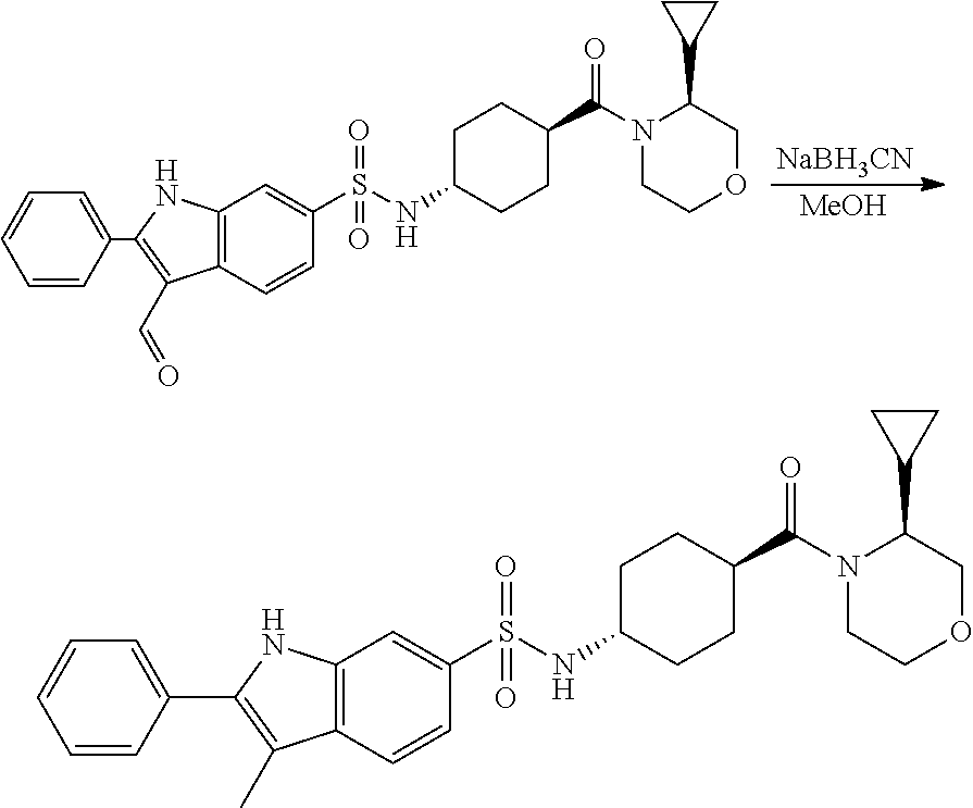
C1=CC(C2=C(C=O)C3=C(N2)C=C(S(NC2CCC(C(N4CCOCC4C4CC4)=O)CC2)(=O)=O)C=C3)=CC=C1.[NaBH3CN].[MeOH].C1=CC(C2=C(C)C3=C(N2)C=C(S(NC2CCC(C(N4CCOCC4C4CC4)=O)CC2)(=O)=O)C=C3)=CC=C1
